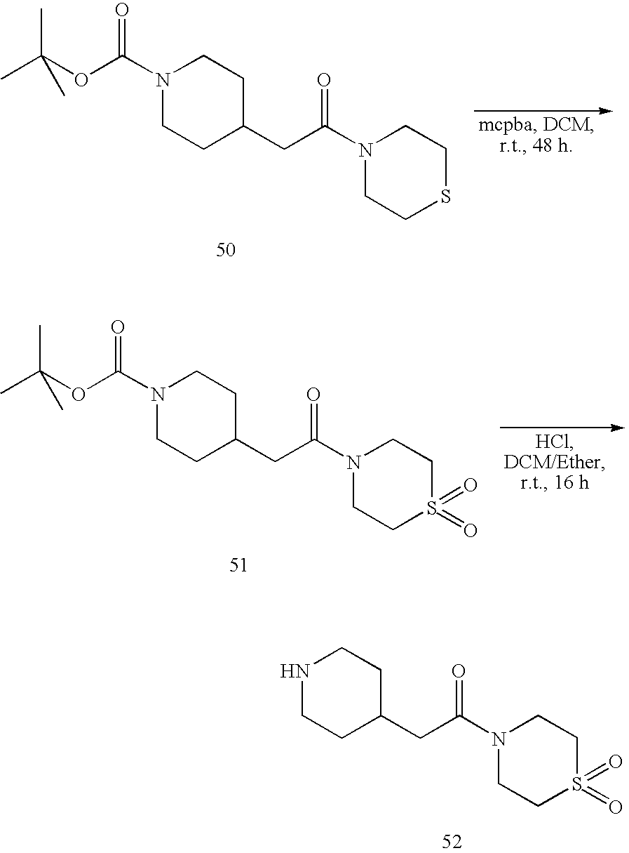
N1(C(OC(C)(C)C)=O)CCC(CC(N2CCSCC2)=O)CC1.N1(C(OC(C)(C)C)=O)CCC(CC(N2CCS(=O)(=O)CC2)=O)CC1.N1CCC(CC(N2CCS(=O)(=O)CC2)=O)CC1
